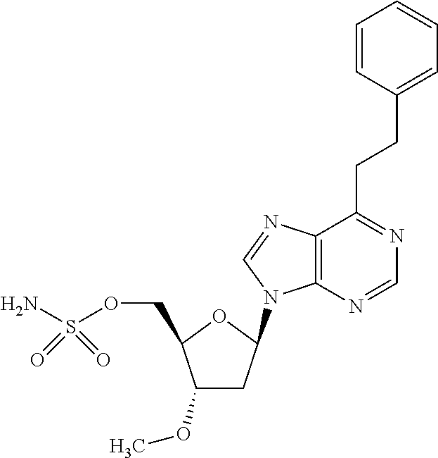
C1(OC)CC(N2C3=C(N=C2)C(CCC2=CC=CC=C2)=NC=N3)OC1COS(N)(=O)=O
